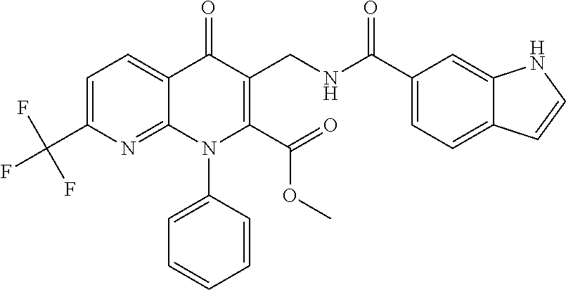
C1=C(C(F)(F)F)N=C2C(=C1)C(=O)C(CNC(C1=CC=C3C(=C1)NC=C3)=O)=C(C(=O)OC)N2C1=CC=CC=C1
